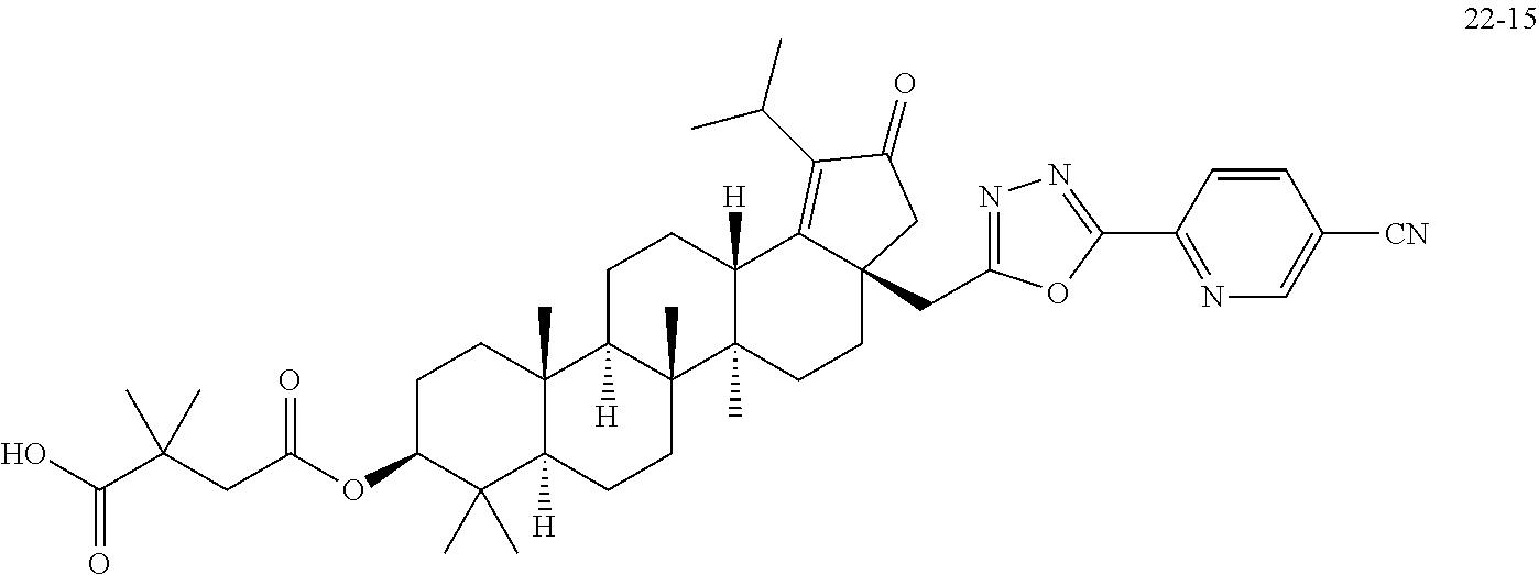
O=C(O)C(CC(OC1C(C)(C)C2([H])C(C)(CC1)C1([H])C(C)(CC2)C2(C)C([H])(CC1)C1=C(C(C)C)C(=O)CC1(CC1=NN=C(C3=NC=C([CN])C=C3)O1)CC2)=O)(C)C
